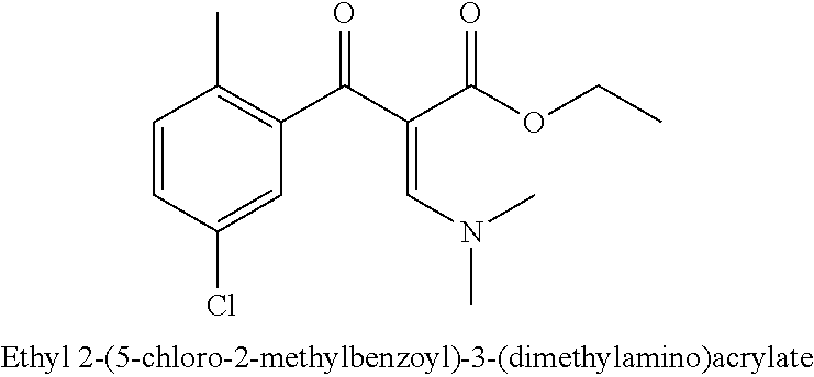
C1=CC(Cl)=CC(C(=O)C(=CN(C)C)C(=O)OCC)=C1C
